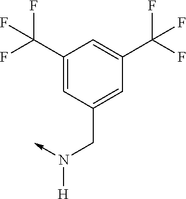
C-N(CC1=CC(C(F)(F)F)=CC(C(F)(F)F)=C1)[H]
